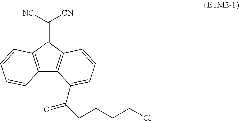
C12=C(C(=C([NC])[CN])C3=C1C(C(CCCCCl)=O)=CC=C3)C=CC=C2
